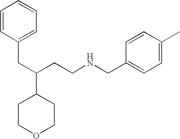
C1COCCC1C(CCNCC1=CC=C(C)C=C1)CC1=CC=CC=C1
